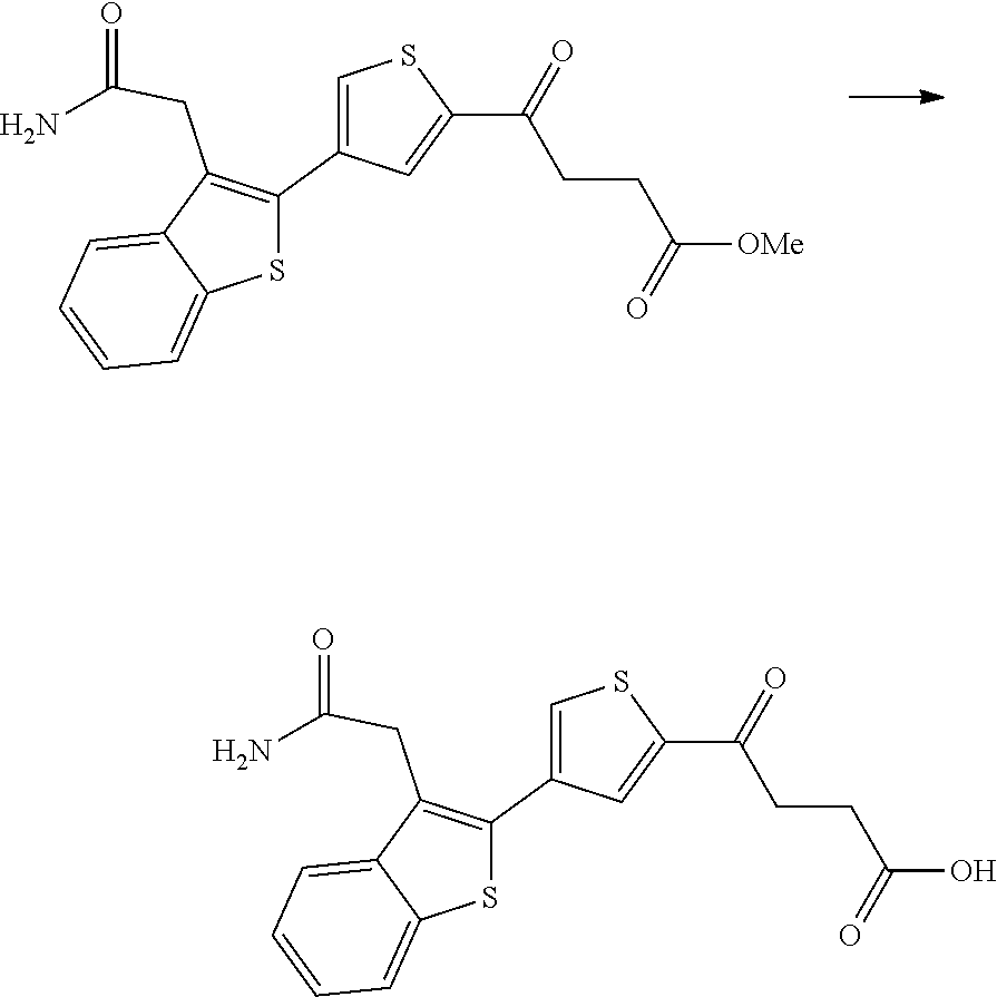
C1=C(C2=C(CC(=O)N)C3=CC=CC=C3S2)C=C(C(=O)CCC(O)=O)S1.C1=C(C2=C(CC(=O)N)C3=CC=CC=C3S2)C=C(C(=O)CCC([OMe])=O)S1
